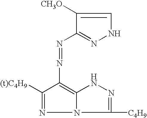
N(C1=C2NN=C([C4H9])N2N=C1[(t)C4H9])=NC1=NNC=C1[CH3O]
